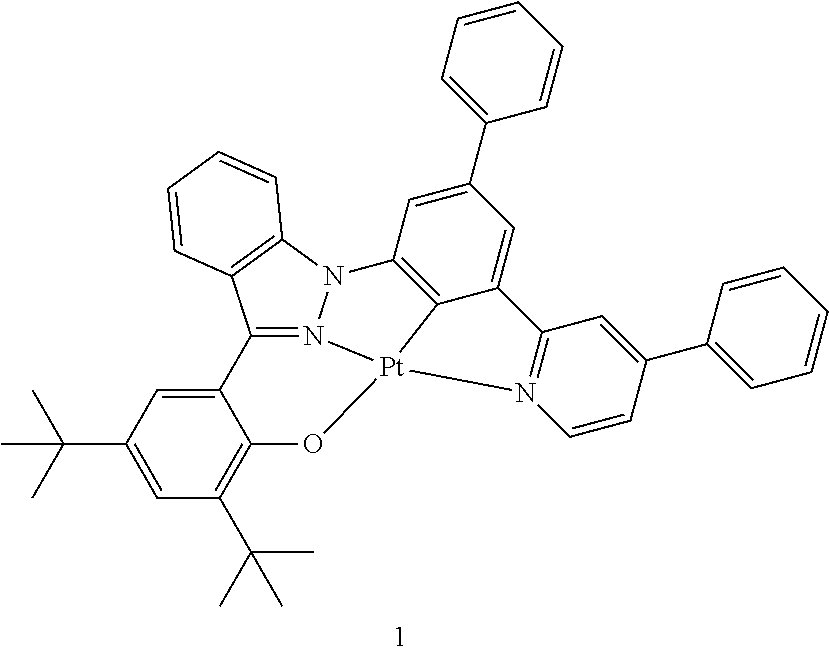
C12=CC(C(C)(C)C)=CC(C(C)(C)C)=C1O[Pt]13N4=C2C2=C(N4C4=C1C(=CC(C1=CC=CC=C1)=C4)C1=N3C=CC(C3=CC=CC=C3)=C1)C=CC=C2
